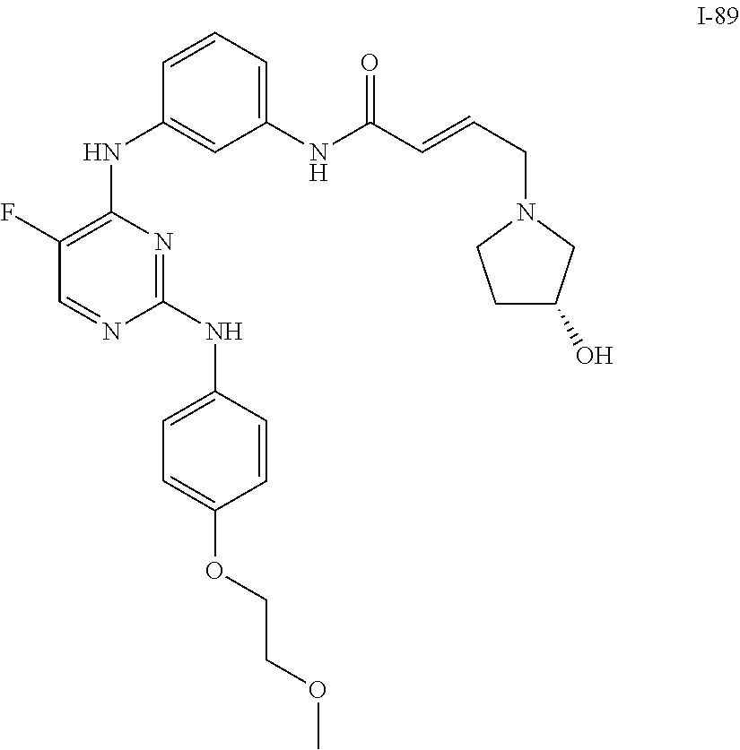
C1(NC(C=CCN2CCC(O)C2)=O)=CC=CC(NC2=C(F)C=NC(NC3=CC=C(OCCOC)C=C3)=N2)=C1
